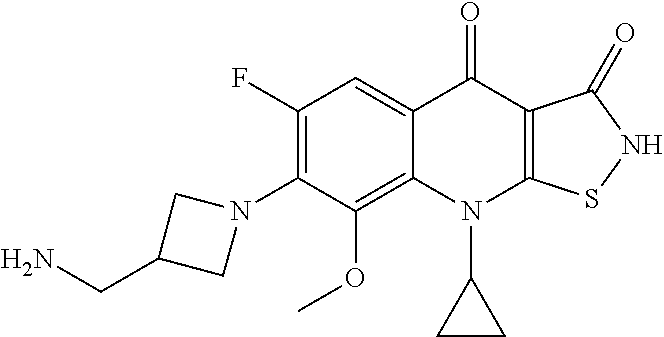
C12=C(OC)C(N3CC(CN)C3)=C(F)C=C1C(=O)C1=C(N2C2CC2)SNC1=O
